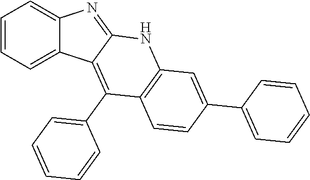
C1=CC=C2C(=C1)N=C1C2=C(C2=CC=CC=C2)C2=C(N1)C=C(C1=CC=CC=C1)C=C2
